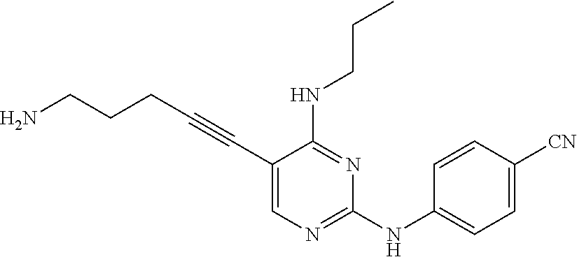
NCCCC#CC1=CN=C(NC2=CC=C([CN])C=C2)N=C1NCCC
